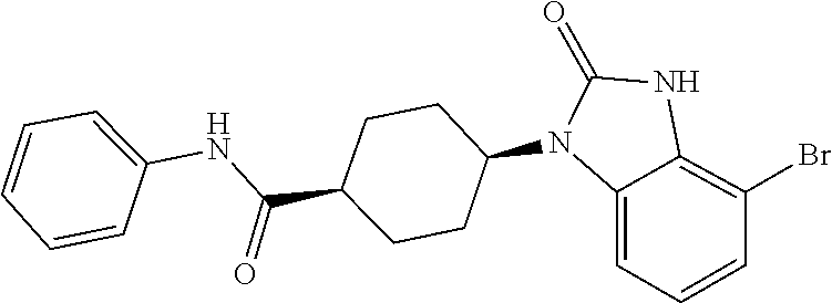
C1(=O)NC2=C(Br)C=CC=C2N1C1CCC(C(NC2=CC=CC=C2)=O)CC1
